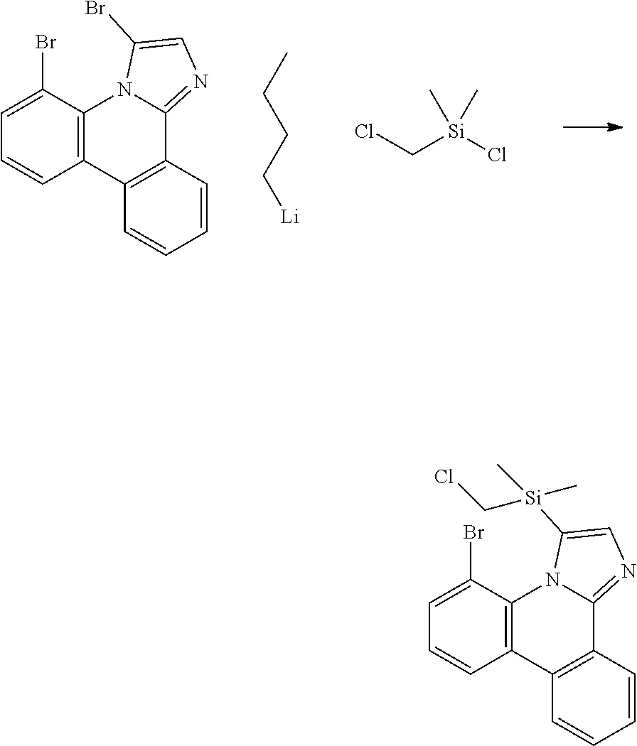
C1=C(Br)C2=C(C=C1)C1=C(C3=NC=C(Br)N23)C=CC=C1.CCCC[Li].ClC[Si](Cl)(C)C.C1=C(Br)C2=C(C=C1)C1=C(C3=NC=C([Si](CCl)(C)C)N23)C=CC=C1
